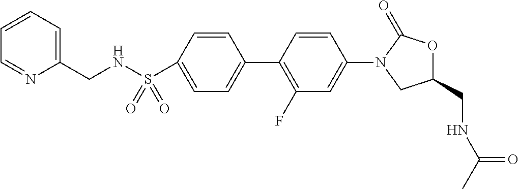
C1(S(=O)(=O)NCC2=CC=CC=N2)=CC=C(C2=C(F)C=C(N3CC(CNC(C)=O)OC3=O)C=C2)C=C1
